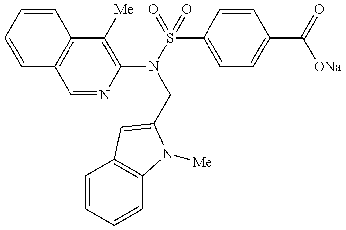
C1(N(S(=O)(C2=CC=C(C(=O)[ONa])C=C2)=O)CC2=CC3=C(C=CC=C3)N2[Me])=C([Me])C2=C(C=N1)C=CC=C2
